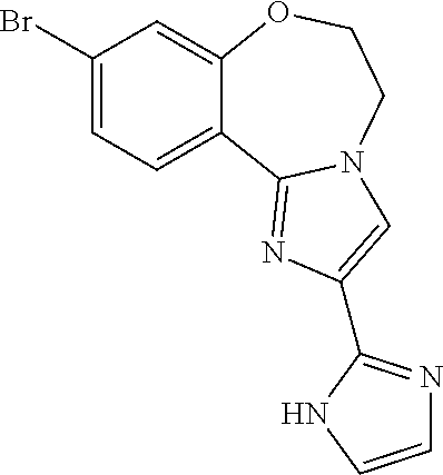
C1(Br)=CC=C2C(=C1)OCCN1C2=NC(C2=NC=CN2)=C1
